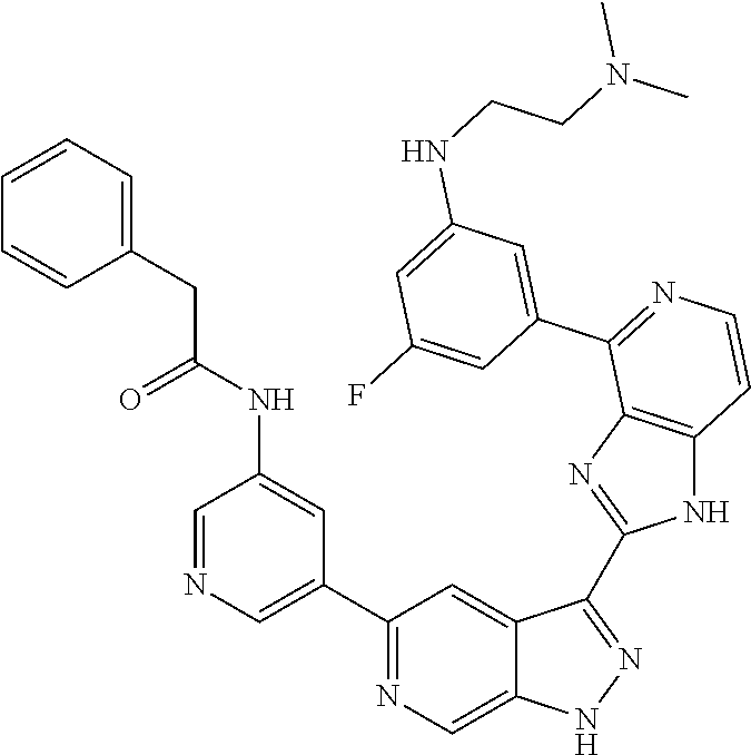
C1=NC=C(C2=NC=C3C(=C2)C(C2=NC4=C(N2)C=CN=C4C2=CC(NCCN(C)C)=CC(F)=C2)=NN3)C=C1NC(CC1=CC=CC=C1)=O
